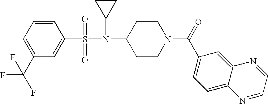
C1=CC=C(C(F)(F)F)C=C1S(=O)(=O)N(C1CC1)C1CCN(C(=O)C2=CC=C3C(=C2)N=CC=N3)CC1
